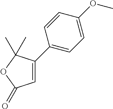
O=C1C=C(C2=CC=C(OC)C=C2)C(C)(C)O1
